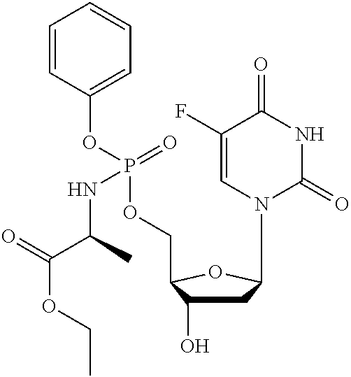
C1=CC(OP(OCC2C(O)CC(N3C(=O)NC(=O)C(F)=C3)O2)(=O)NC(C(=O)OCC)C)=CC=C1
